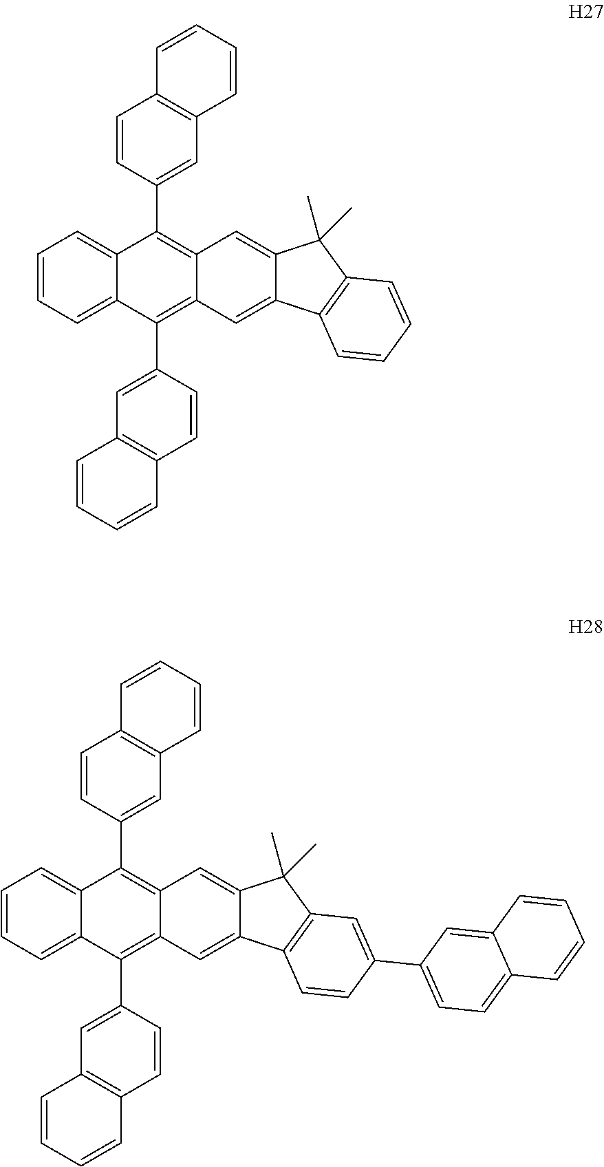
C1=CC=C2C(=C1)C(C1=CC3=C(C=C1)C=CC=C3)=C1C(=C2C2=CC3=C(C=C2)C=CC=C3)C=C2C(=C1)C(C)(C)C1=C2C=CC(C2=CC=C3C(=C2)C=CC=C3)=C1.C1=CC=C2C(=C1)C(C1=CC3=C(C=C1)C=CC=C3)=C1C(=C2C2=CC3=C(C=C2)C=CC=C3)C=C2C(=C1)C(C)(C)C1=C2C=CC=C1
